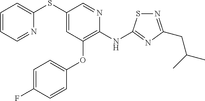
C1(SC2=CC(OC3=CC=C(F)C=C3)=C(NC3=NC(CC(C)C)=NS3)N=C2)=CC=CC=N1
